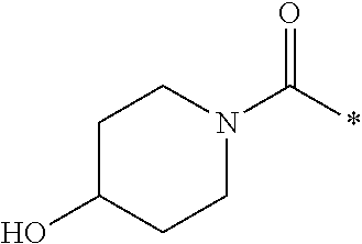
C(*)(=O)N1CCC(O)CC1
